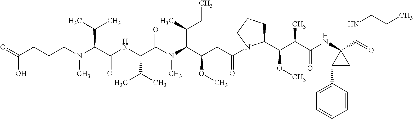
C1(C(OC)C(C(NC2(C(=O)NCCC)C(C3=CC=CC=C3)C2)=O)C)CCCN1C(CC(C(N(C(C(NC(C(N(CCCC(=O)O)C)C(C)C)=O)C(C)C)=O)C)C(C)CC)OC)=O
